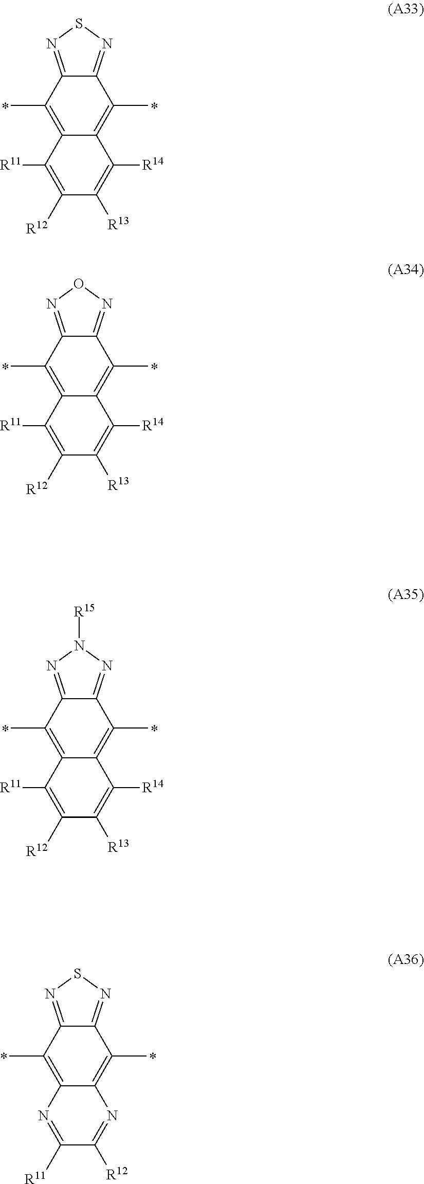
C12=C(C)C3=NSN=C3C(C)=C1C([R14])=C([R13])C([R12])=C2[R11].C12=C(C)C3=NON=C3C(C)=C1C([R14])=C([R13])C([R12])=C2[R11].C12=C(C)C3=NN([R15])N=C3C(C)=C1C([R14])=C([R13])C([R12])=C2[R11].C12=C(C)C3=NSN=C3C(C)=C1N=C([R12])C([R11])=N2
